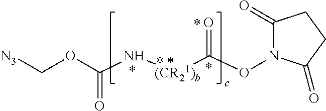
C1(=O)N(OC([(CR21)b]NC(OC[N3])=O)=O)C(=O)CC1
